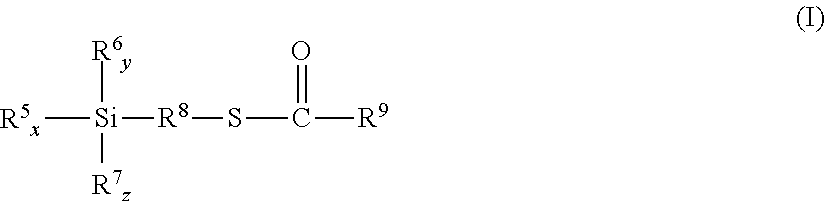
[R5x][Si]([R8]SC([R9])=O)([R6y])[R7z]
